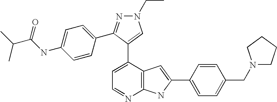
C1=C(C2=CN(CC)N=C2C2=CC=C(NC(C(C)C)=O)C=C2)C2=C(N=C1)NC(C1=CC=C(CN3CCCC3)C=C1)=C2
